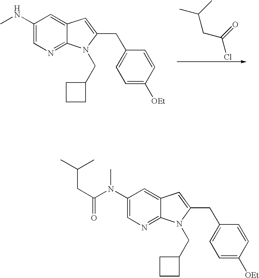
C1(NC)=CN=C2C(=C1)C=C(CC1=CC=C([OEt])C=C1)N2CC1CCC1.C(C(C)C)C(=O)Cl.C1(N(C(CC(C)C)=O)C)=CN=C2C(=C1)C=C(CC1=CC=C([OEt])C=C1)N2CC1CCC1
